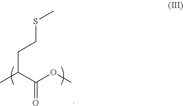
C(C(C(OC)=O)C)CSC
